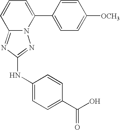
C12=NC(NC3=CC=C(C(O)=O)C=C3)=NN1C(C1=CC=C([OCH3])C=C1)=CC=C2
